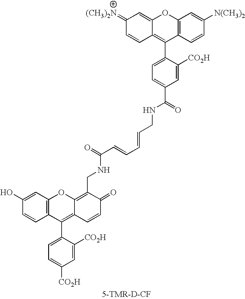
C12=C(C=CC([N(CH3)2])=C1)C(C1=CC=C(C(=O)NCC=CC=CC(=O)NCC3=C4C(=C(C5=CC=C([CO2H])C=C5[CO2H])C5=C(O4)C=C(O)C=C5)C=CC3=O)C=C1[CO2H])=C1C(=CC(=[(CH3)2N])C=C1)O2
